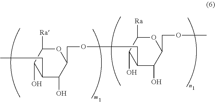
C1(CC)C(O)C(COCC2C(O)C(COC)OC([Ra])C2O)OC([Ra])C1O
